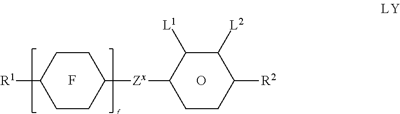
C1CC([Zx]C2CCC([R2])C([L2])C2[L1])CCC1[R1].F.O
